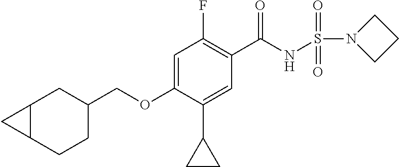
C1(F)=C(C(NS(N2CCC2)(=O)=O)=O)C=C(C2CC2)C(OCC2CC3C(CC2)C3)=C1
